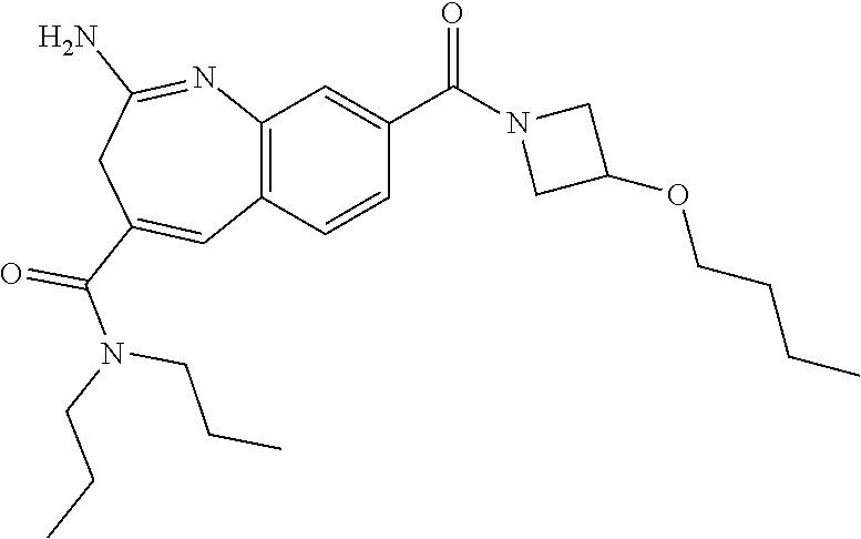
C12=C(C=CC(C(=O)N3CC(OCCCC)C3)=C1)C=C(C(=O)N(CCC)CCC)CC(N)=N2
